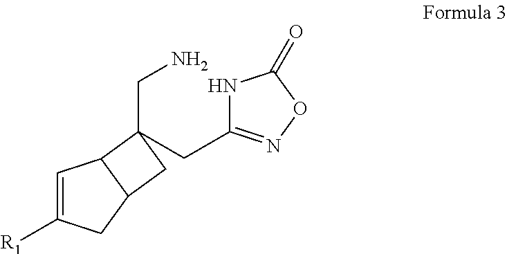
C1=C([R1])CC2C1C(CC1=NOC(=O)N1)(CN)C2
